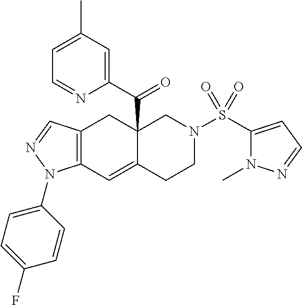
C12(C(C3=CC(C)=CC=N3)=O)C(=CC3=C(C1)C=NN3C1=CC=C(F)C=C1)CCN(S(=O)(=O)C1=CC=NN1C)C2
